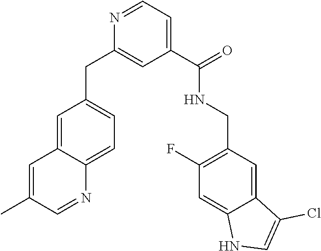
C1(C(NCC2=C(F)C=C3C(=C2)C(Cl)=CN3)=O)=CC=NC(CC2=CC=C3C(=C2)C=C(C)C=N3)=C1
